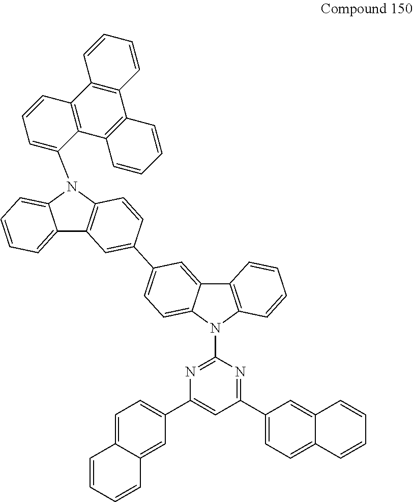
C12=CC=CC=C1N(C1=CC=CC3=C1C1=C(C4=C3C=CC=C4)C=CC=C1)C1=C2C=C(C2=CC=C3C(=C2)C2=C(N3C3=NC(C4=CC=C5C(=C4)C=CC=C5)=CC(C4=CC=C5C(=C4)C=CC=C5)=N3)C=CC=C2)C=C1
